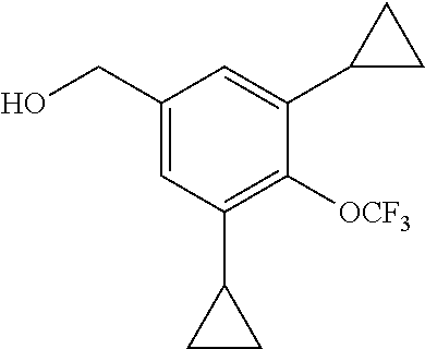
C1(CO)=CC(C2CC2)=C([OCF3])C(C2CC2)=C1
